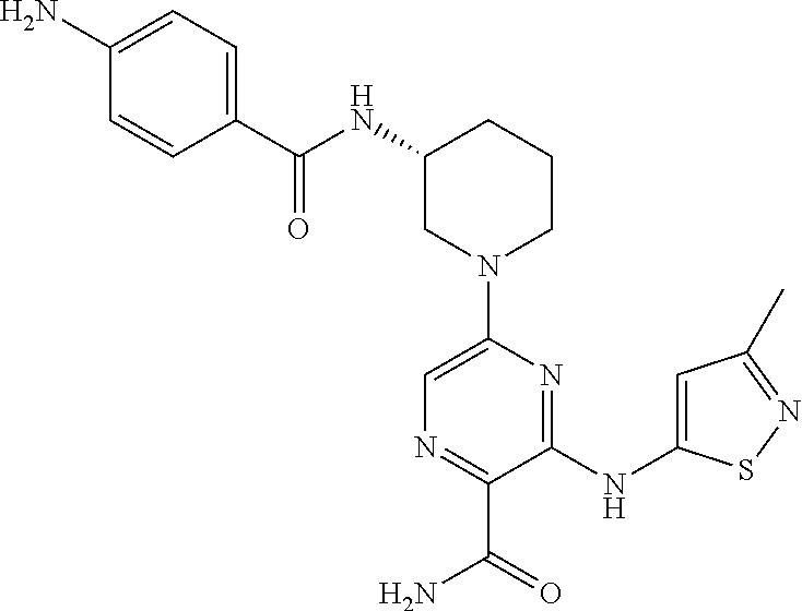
N(C1CN(C2=CN=C(C(=O)N)C(NC3=CC(C)=NS3)=N2)CCC1)C(=O)C1=CC=C(N)C=C1
